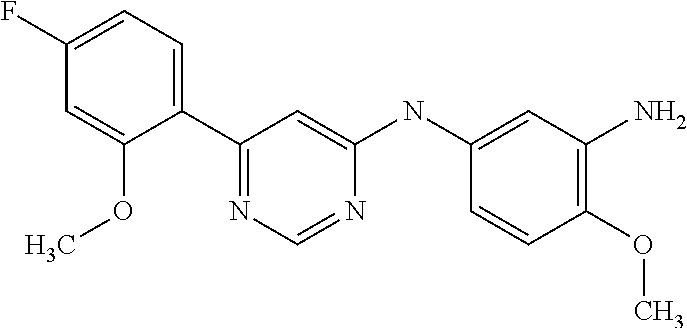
C1(C2=CC=C(F)C=C2OC)=NC=NC(NC2=CC(N)=C(OC)C=C2)=C1
